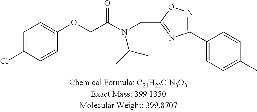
O(CC(N(CC1=NC(C2=CC=C(C)C=C2)=NO1)C(C)C)=O)C1=CC=C(Cl)C=C1
